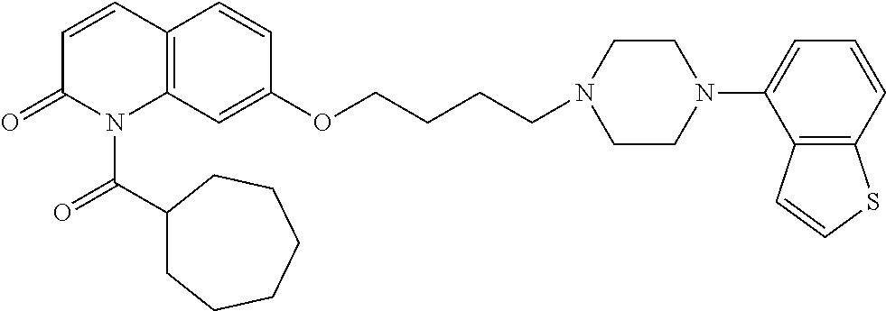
C12=C(C=C(OCCCCN3CCN(C4=CC=CC5=C4C=CS5)CC3)C=C1)N(C(C1CCCCCC1)=O)C(=O)C=C2
